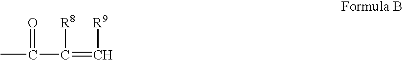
CC(C(=C[R9])[R8])=O
